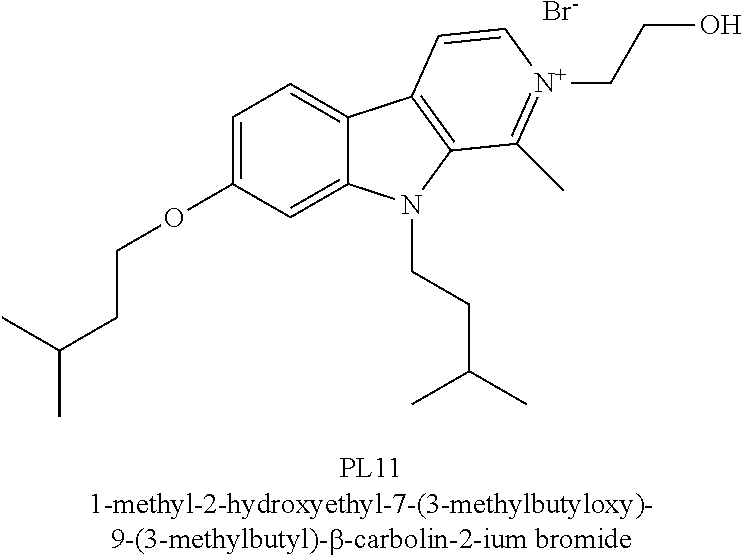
C12=CC(OCCC(C)C)=CC=C1C1=C(N2CCC(C)C)C(C)=[N+](CCO)C=C1.[Br-]
